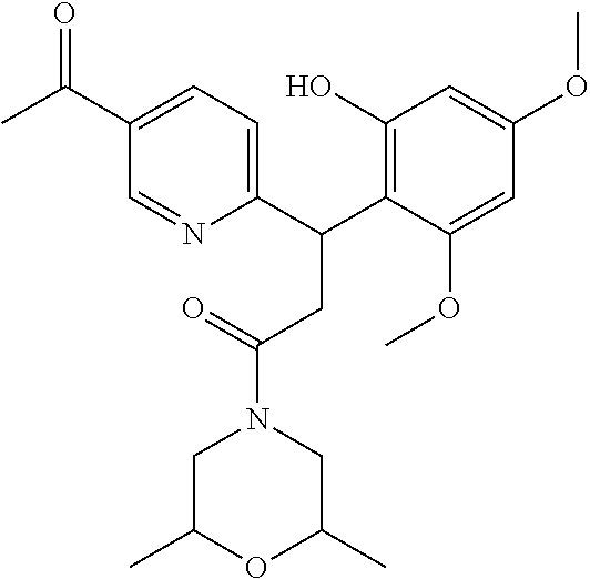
C1(C(C2=C(O)C=C(OC)C=C2OC)CC(N2CC(C)OC(C)C2)=O)=CC=C(C(=O)C)C=N1
